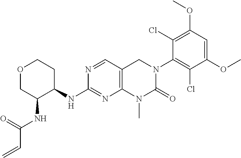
N(C1=NC2=C(C=N1)CN(C1=C(Cl)C(OC)=CC(OC)=C1Cl)C(=O)N2C)C1CCOCC1NC(C=C)=O
